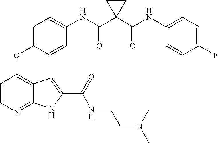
C1=CN=C2C(=C1OC1=CC=C(NC(=O)C3(C(=O)NC4=CC=C(F)C=C4)CC3)C=C1)C=C(C(=O)NCCN(C)C)N2
